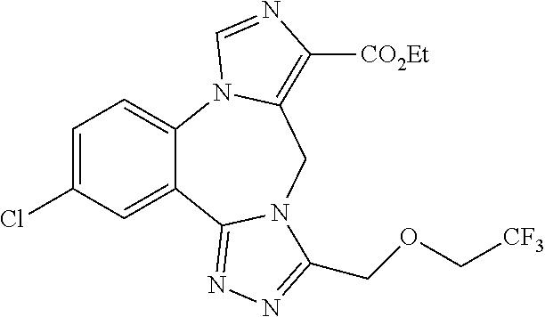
C1=C(Cl)C=C2C(=C1)N1C(=C([CO2Et])N=C1)CN1C2=NN=C1COC[CF3]
